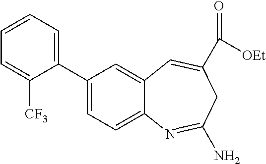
C1(C2=CC=C3C(=C2)C=C(C(=O)[OEt])CC(N)=N3)=CC=CC=C1[CF3]
